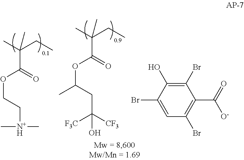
CC(CC)(C(OCC[N+H](C)C)=O)C.CC(CC)(C(OC(C)CC([CF3])([F3C])O)=O)C.O=C([O-])C1=C(Br)C=C(Br)C(O)=C1Br
